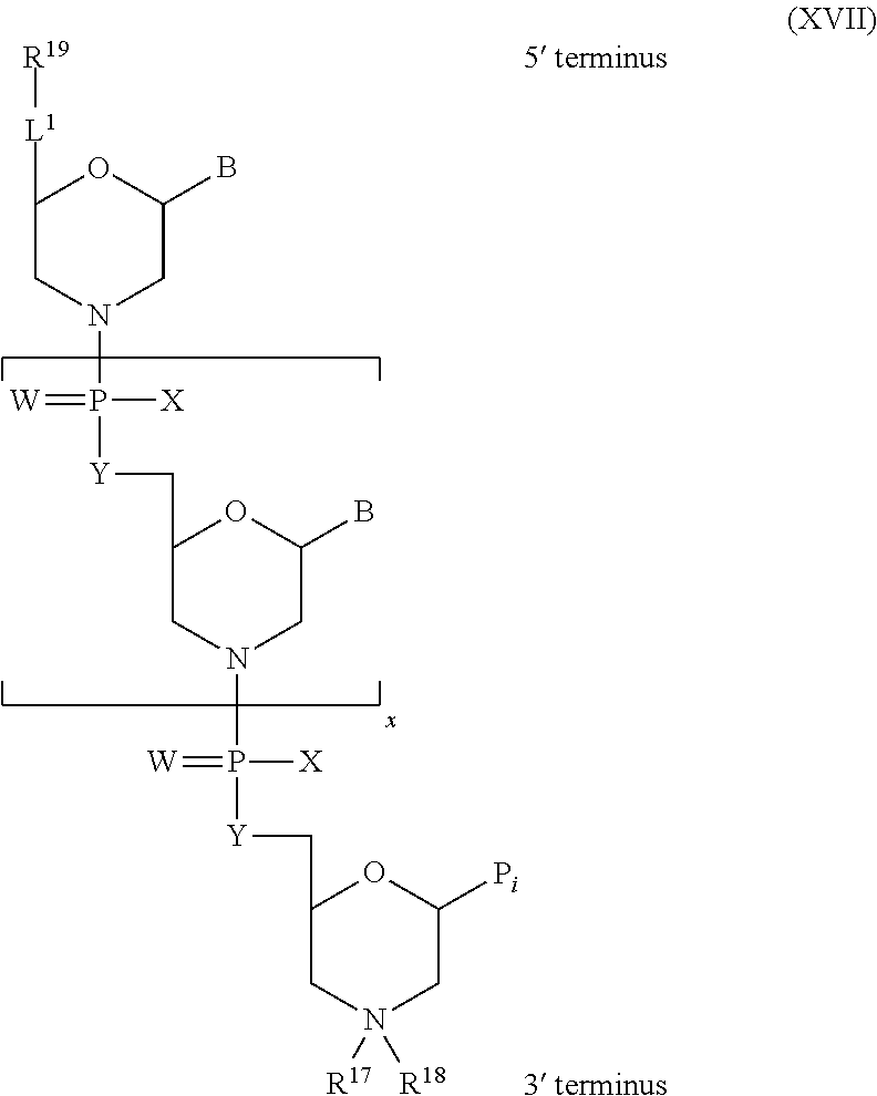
C1([L1][R19])CN(P([Y]CC2CN(P([Y]CC3CN([R17])([R18])CC([Pi])O3)([X])=[W])CC(B)O2)([X])=[W])CC(B)O1.[5 terminus].[3 terminus]
